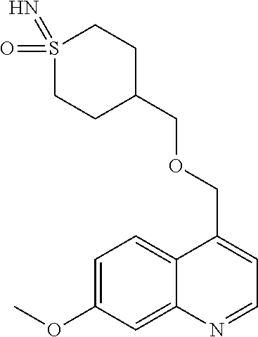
C1=C(OC)C=C2C(=C1)C(COCC1CCS(=O)(=N)CC1)=CC=N2
